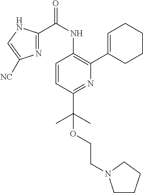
C1=CC(C(C)(C)OCCN2CCCC2)=NC(C2=CCCCC2)=C1NC(C1=NC([NC])=CN1)=O
